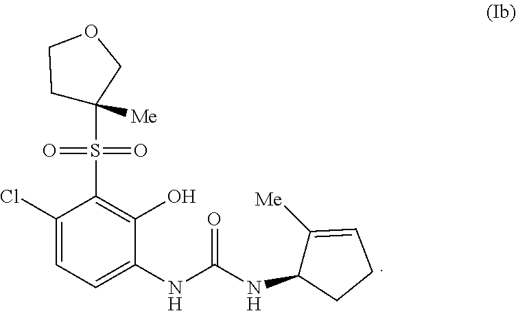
C1(Cl)=CC=C(NC(NC2C([Me])=CCC2)=O)C(O)=C1S(=O)(=O)C1([Me])CCOC1
